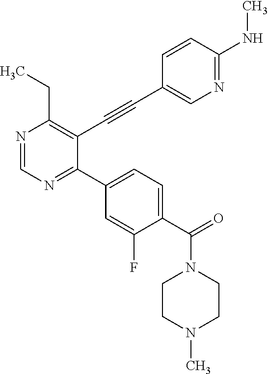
N1=CN=C(C2=CC=C(C(=O)N3CCN(C)CC3)C(F)=C2)C(C#CC2=CN=C(NC)C=C2)=C1CC
